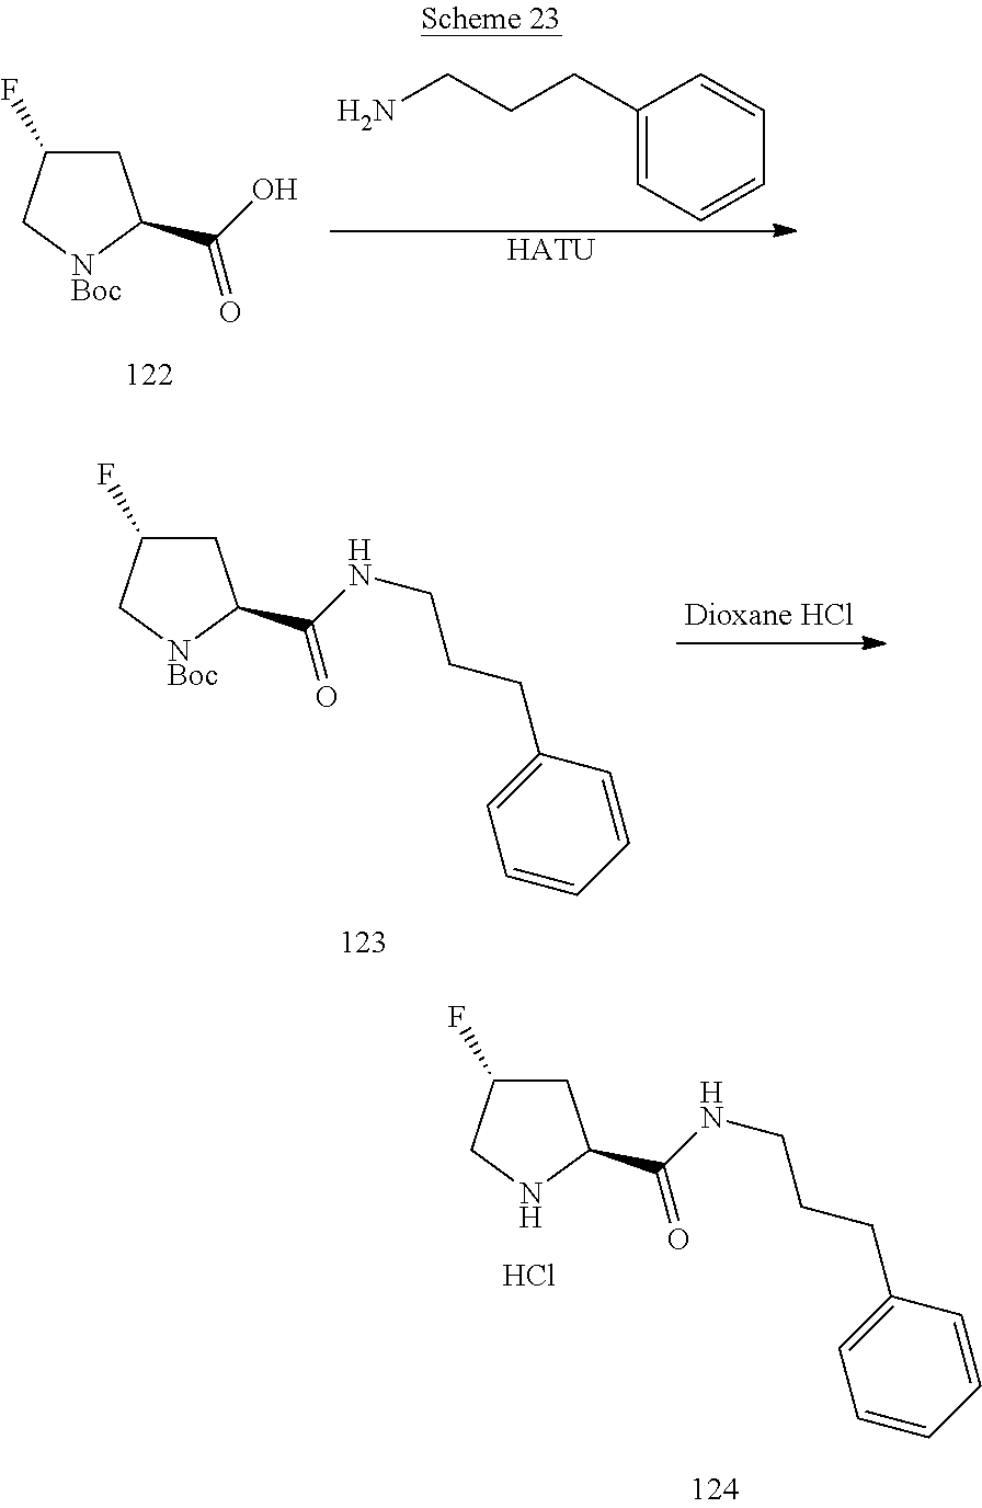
C1C(F)C[NBoc]C1C(O)=O.C1(CCCN)=CC=CC=C1.[HATU].C1C(F)C[NBoc]C1C(NCCCC1=CC=CC=C1)=O.C1C(F)CNC1C(NCCCC1=CC=CC=C1)=O.Cl
